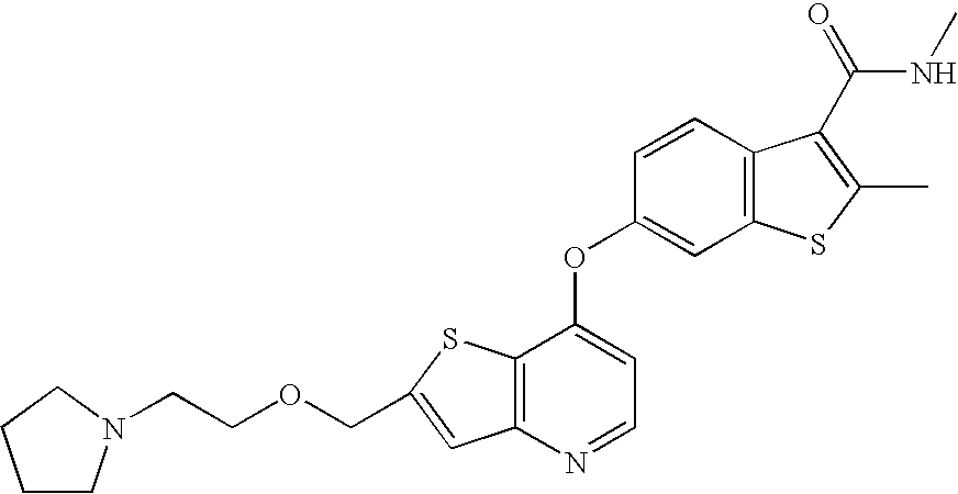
C1CN(CCOCC2=CC3=C(S2)C(OC2=CC4=C(C=C2)C(C(=O)NC)=C(C)S4)=CC=N3)CC1
